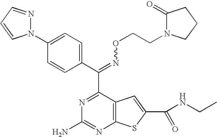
C(=NOCCN1C(=O)CCC1)(C1=NC(N)=NC2=C1C=C(C(NCC)=O)S2)C1=CC=C(N2N=CC=C2)C=C1
